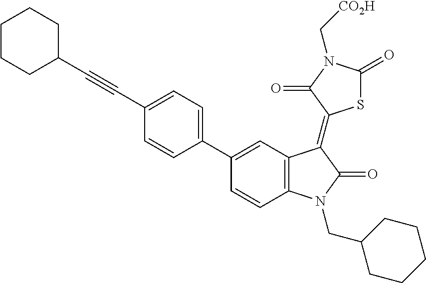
C12=C(C=C(C3=CC=C(C#CC4CCCCC4)C=C3)C=C1)C(=C1SC(=O)N(C[CO2H])C1=O)C(=O)N2CC1CCCCC1
